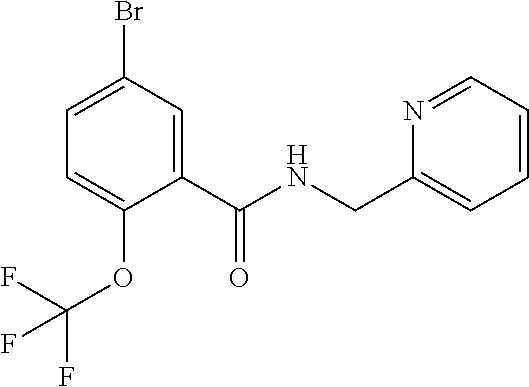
C1=C(Br)C=C(C(NCC2=CC=CC=N2)=O)C(OC(F)(F)F)=C1
